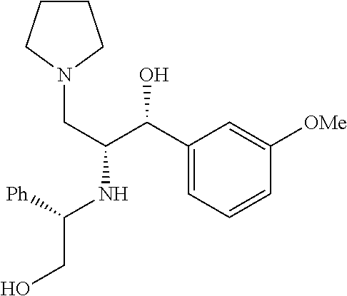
C(NC(CN1CCCC1)C(O)C1=CC=CC([OMe])=C1)(CO)[Ph]
